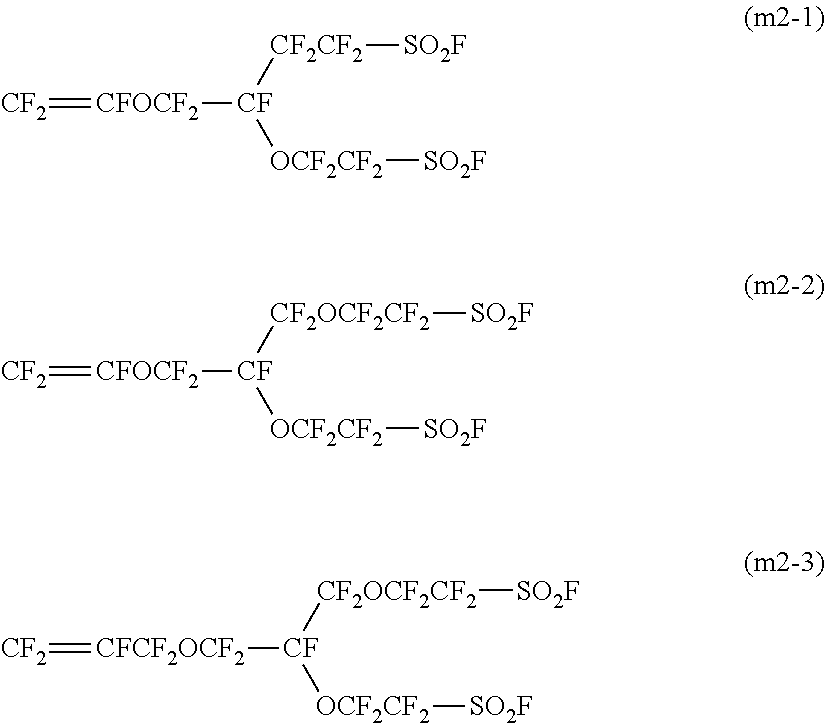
[CF2]=[CFOCF2][CF]([CF2CF2][SO2F])[OCF2CF2][SO2F].[CF2]=[CFOCF2][CF]([CF2OCF2CF2][SO2F])[OCF2CF2][SO2F].[CF2]=[CFCF2OCF2][CF]([CF2OCF2CF2][SO2F])[OCF2CF2][SO2F]
